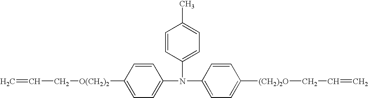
C=CC[O(CH2)2]C1=CC=C(N(C2=CC=C([(CH2)2O]CC=C)C=C2)C2=CC=C(C)C=C2)C=C1
